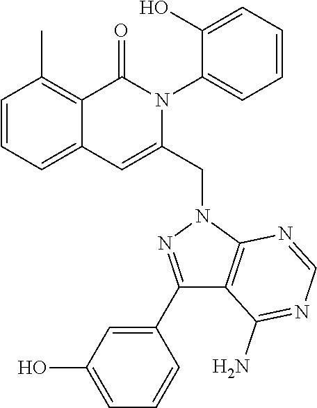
C1=CC=C2C(=C1C)C(=O)N(C1=CC=CC=C1O)C(CN1C3=C(C(N)=NC=N3)C(C3=CC(O)=CC=C3)=N1)=C2
